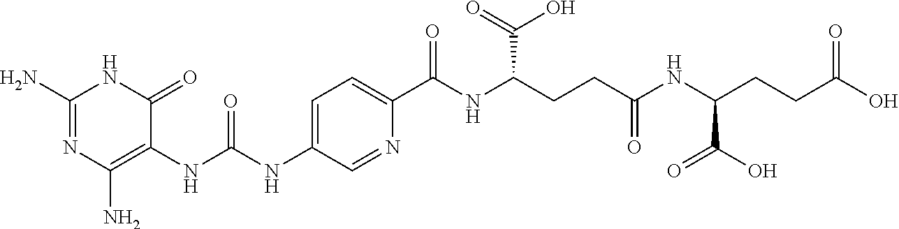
N1C(N)=NC(N)=C(NC(NC2=CC=C(C(=O)NC(C(=O)O)CCC(=O)NC(C(=O)O)CCC(=O)O)N=C2)=O)C1=O
